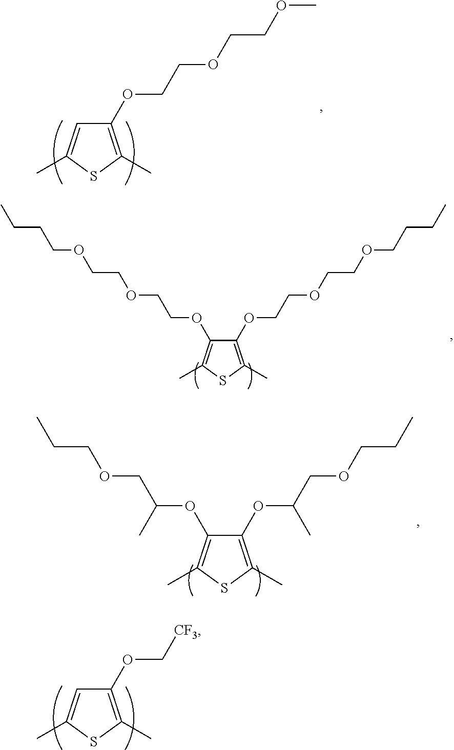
C1(OCCOCCOC)=C(C)SC(C)=C1.C1(OCCOCCOCCCC)=C(C)SC(C)=C1OCCOCCOCCCC.C1(OC(COCCC)C)=C(C)SC(C)=C1OC(COCCC)C.C1(OC[CF3])=C(C)SC(C)=C1
